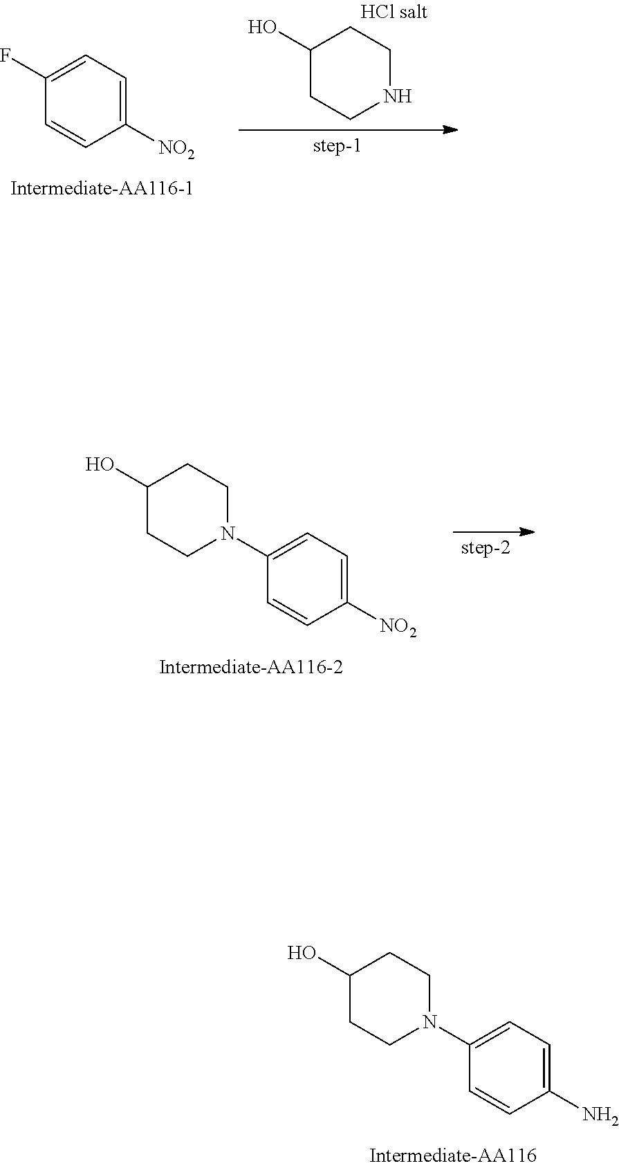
C1(O)CCN(C2=CC=C(N)C=C2)CC1.C1=C(F)C=CC([NO2])=C1.C1(O)CCNCC1.C1(O)CCN(C2=CC=C([NO2])C=C2)CC1
